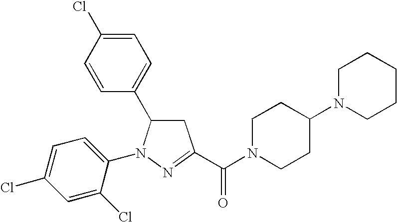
C1=C(Cl)C=CC(C2CC(C(=O)N3CCC(N4CCCCC4)CC3)=NN2C2=CC=C(Cl)C=C2Cl)=C1
